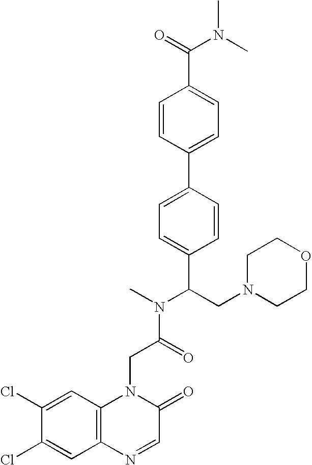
C(C(N(C)C(CN1CCOCC1)C1=CC=C(C2=CC=C(C(=O)N(C)C)C=C2)C=C1)=O)N1C2=C(C=C(Cl)C(Cl)=C2)N=CC1=O
